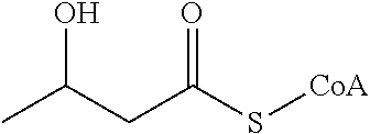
C(C(S[CoA])=O)C(C)O
